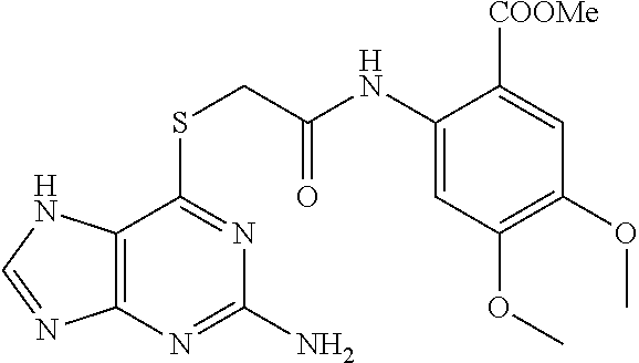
C12=C(N=C(N)N=C1SCC(NC1=CC(OC)=C(OC)C=C1[COOMe])=O)N=CN2
